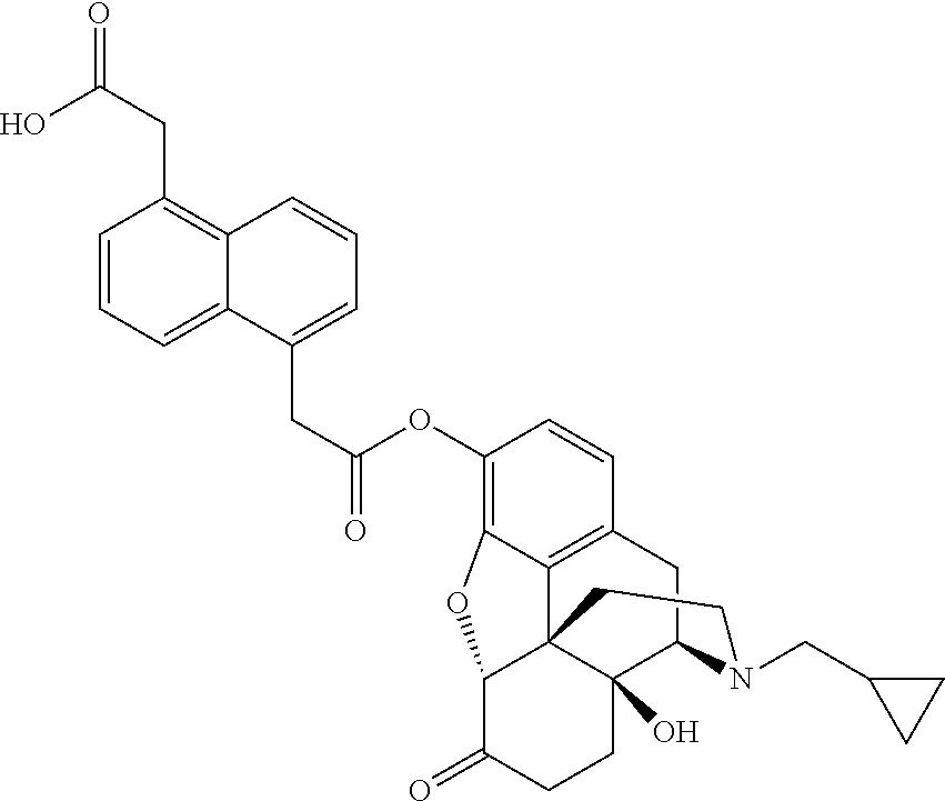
C1=CC=C2C(=C1CC(=O)O)C=CC=C2CC(=O)OC1=C2C3=C(C=C1)CC1C4(O)C3(C(C(=O)CC4)O2)CCN1CC1CC1
